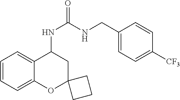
C1=CC=C2C(=C1)C(NC(NCC1=CC=C([CF3])C=C1)=O)CC1(O2)CCC1
